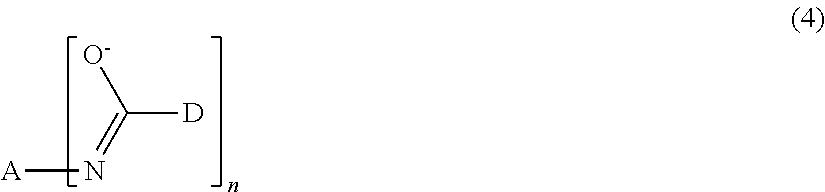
C([D])(=N[A])[O-]
